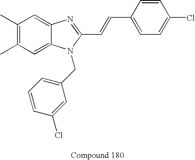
C1(C)=C(C)C=C2C(=C1)N=C(C=CC1=CC=C(Cl)C=C1)N2CC1=CC=CC(Cl)=C1
